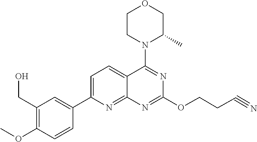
C1=C(C2=CC(CO)=C(OC)C=C2)N=C2C(=C1)C(N1C(C)COCC1)=NC(OCCC#N)=N2
